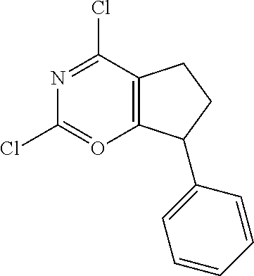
N1=C(Cl)C2=C(O=C1Cl)C(C1=CC=CC=C1)CC2
